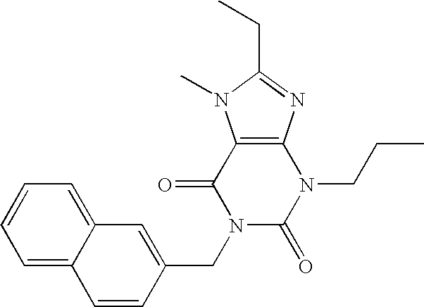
C12=C(N=C(CC)N1C)N(CCC)C(=O)N(CC1=CC3=CC=CC=C3C=C1)C2=O
